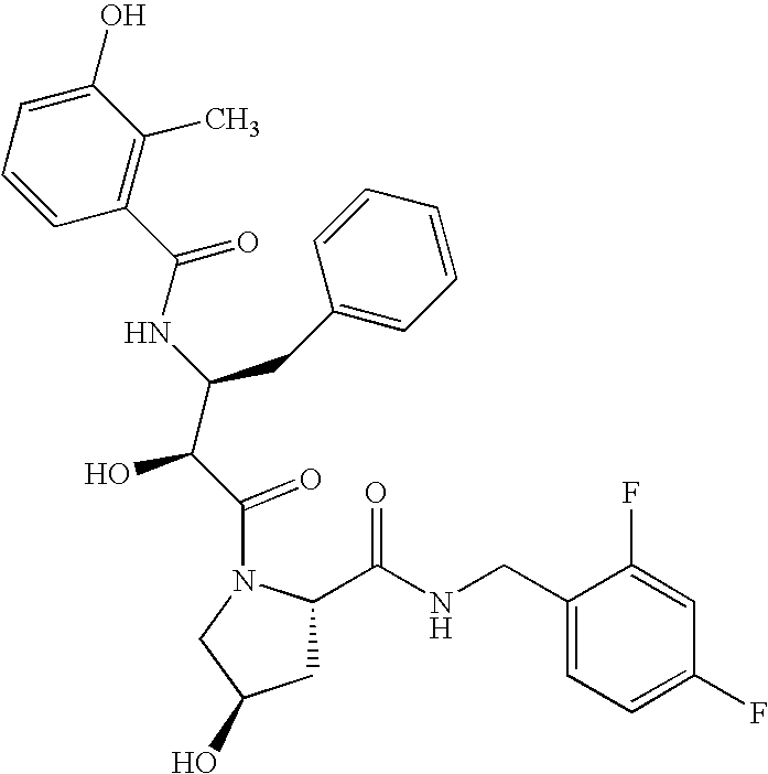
C1=CC(C(=O)NC(C(C(=O)N2CC(O)CC2C(NCC2=CC=C(F)C=C2F)=O)O)CC2=CC=CC=C2)=C(C)C(O)=C1
